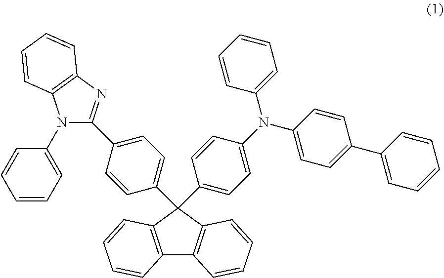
C12=C(C(C3=CC=C(C4=NC5=C(N4C4=CC=CC=C4)C=CC=C5)C=C3)(C3=CC=C(N(C4=CC=CC=C4)C4=CC=C(C5=CC=CC=C5)C=C4)C=C3)C3=C1C=CC=C3)C=CC=C2
